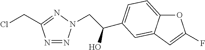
N1=NN(CC(O)C2=CC=C3OC(F)=CC3=C2)N=C1CCl
